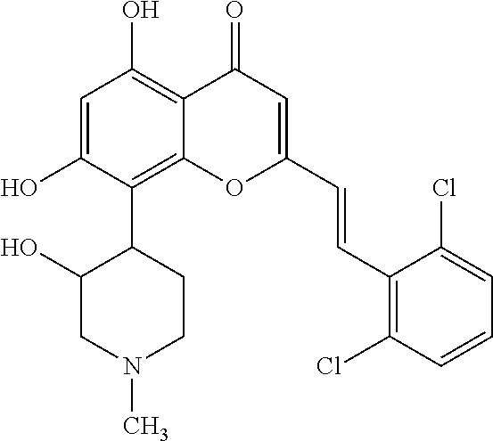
C1=C(O)C(C2C(O)CN(C)CC2)=C2C(=C1O)C(=O)C=C(C=CC1=C(Cl)C=CC=C1Cl)O2
